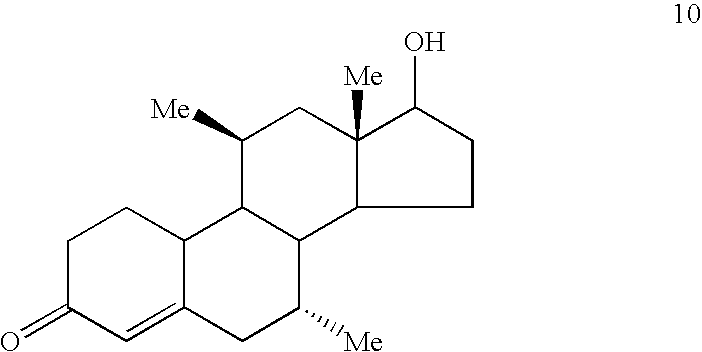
C1CC2C(=CC1=O)CC([Me])C1C2C([Me])CC2([Me])C1CCC2O
